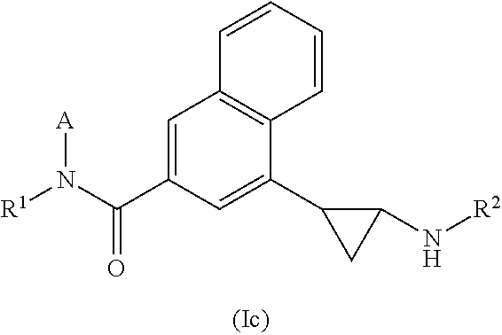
C1=C(C(N([R1])[A])=O)C=C(C2C(N[R2])C2)C2=C1C=CC=C2
